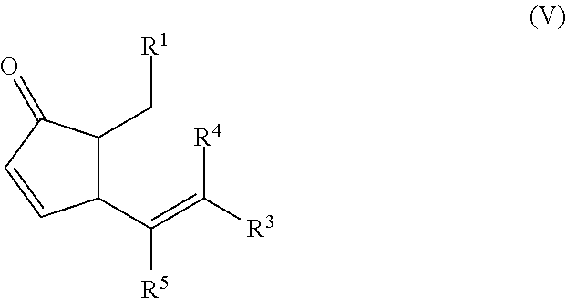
C1(C(=C([R3])[R4])[R5])C(C[R1])C(=O)C=C1
